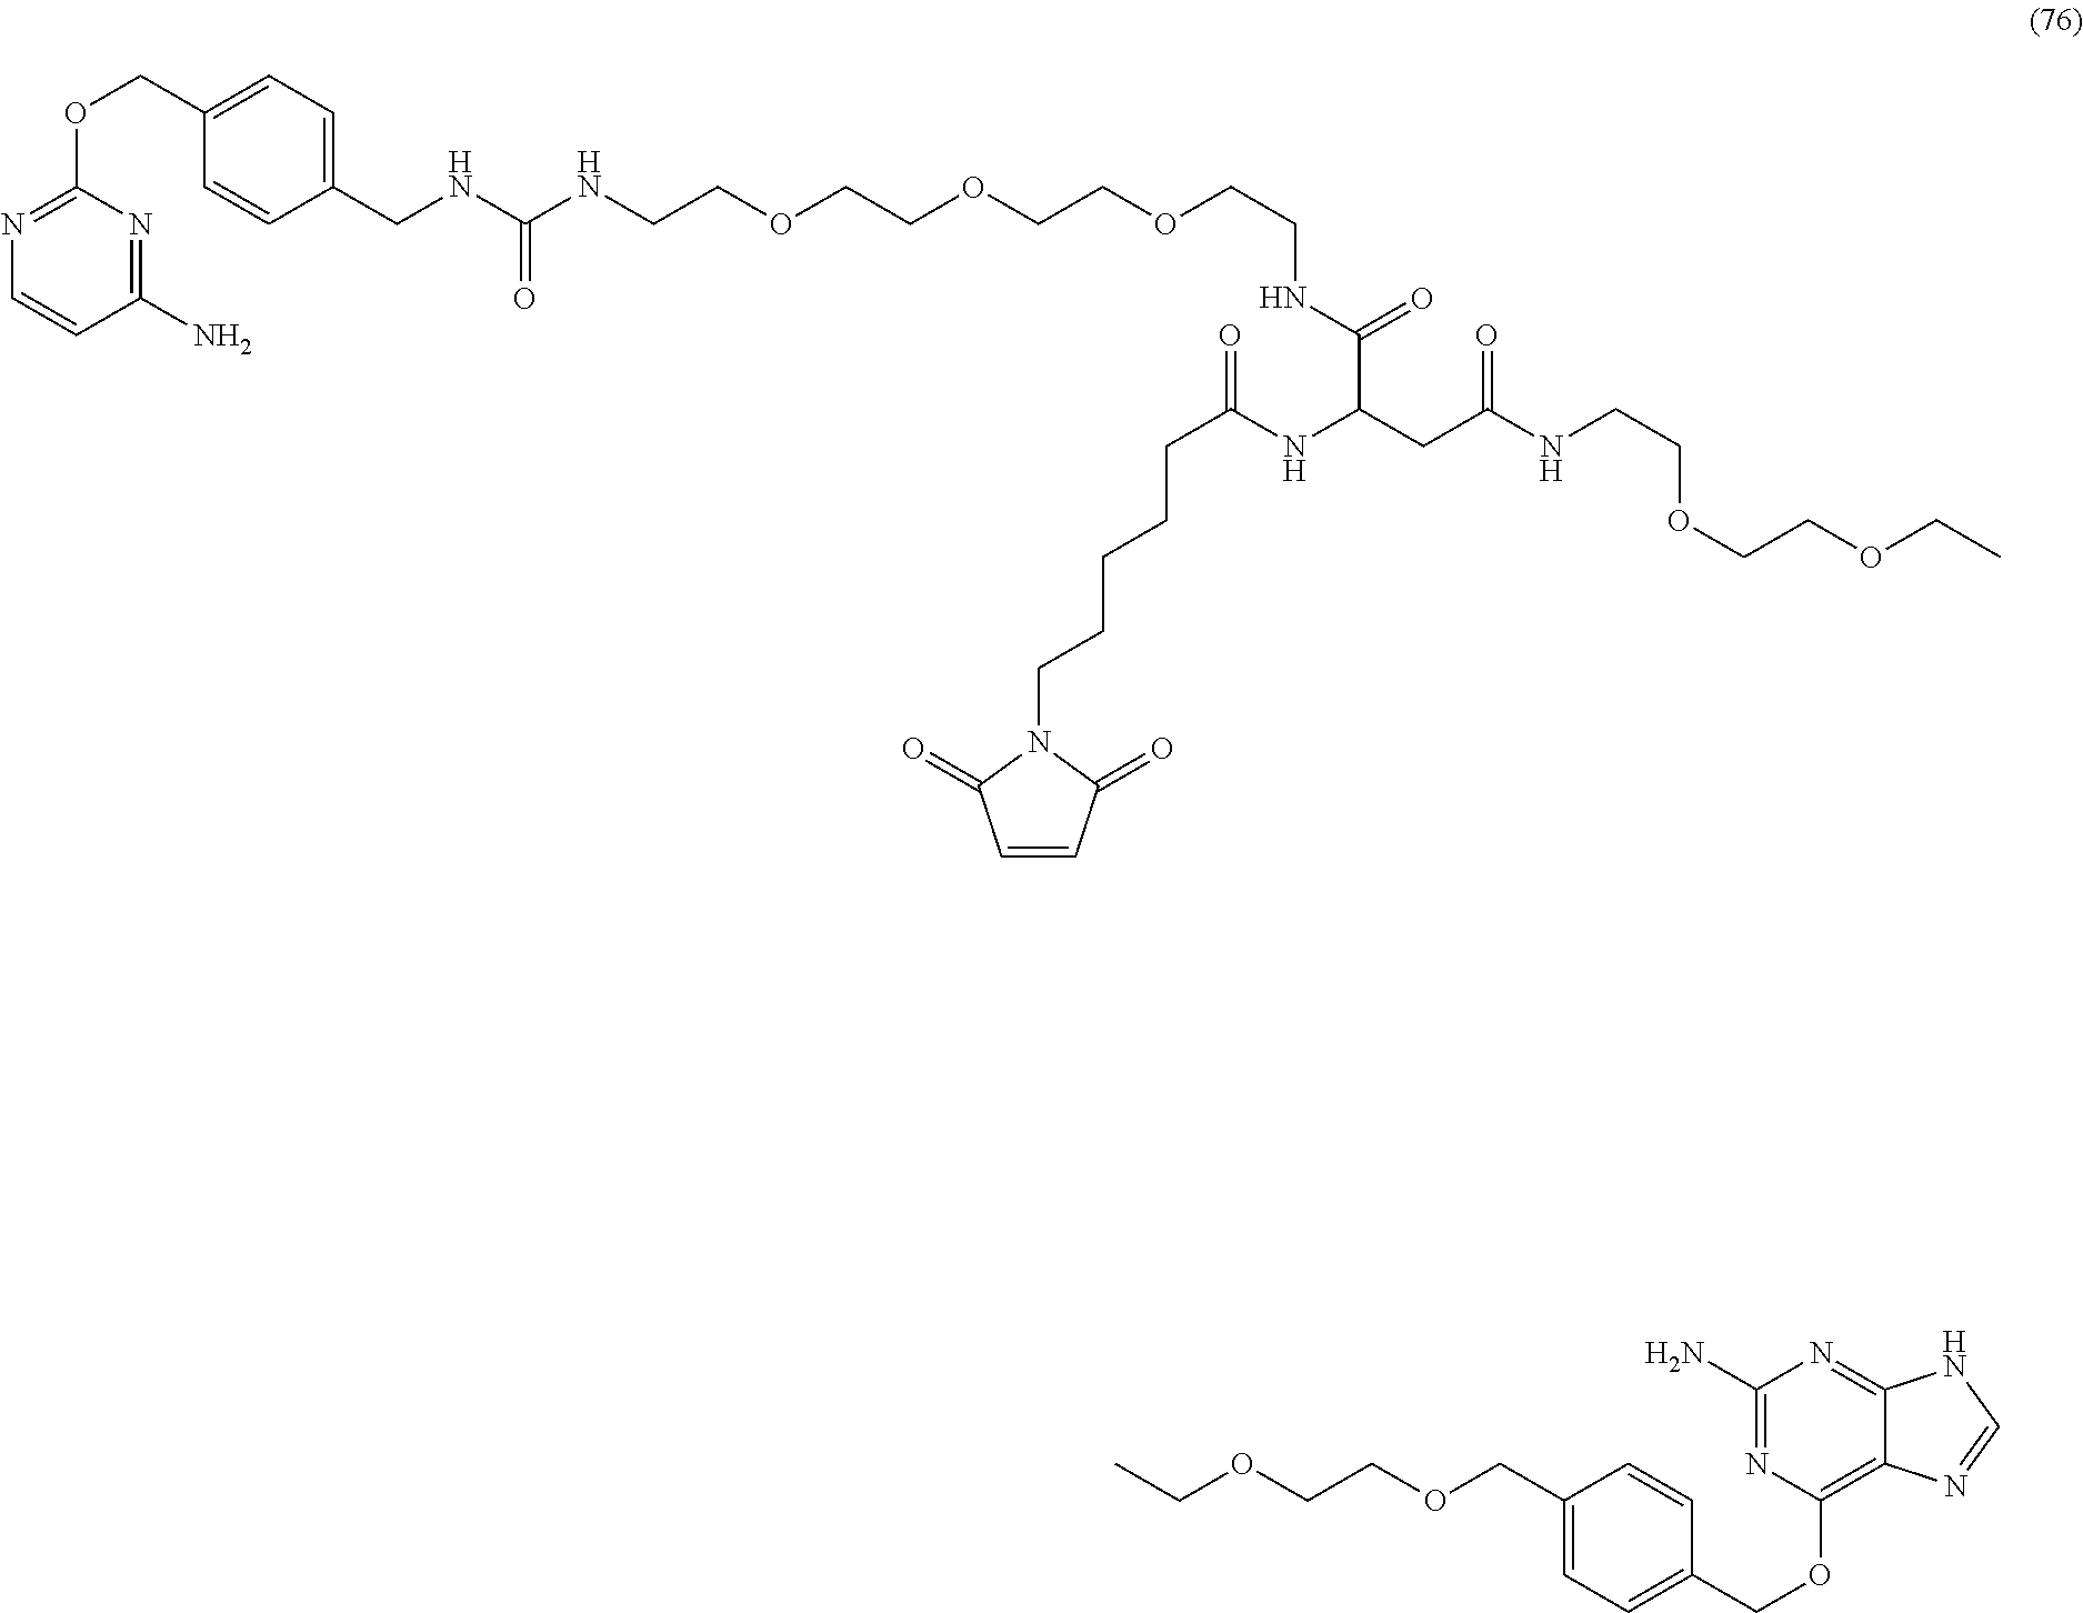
C(OCCOCC1=CC=C(COC2=C3C(=NC(N)=N2)NC=N3)C=C1)C.C1(N)=NC(OCC2=CC=C(CNC(=O)NCCOCCOCCOCCNC(C(CC(NCCOCCOCC)=O)NC(CCCCCN3C(=O)C=CC3=O)=O)=O)C=C2)=NC=C1
